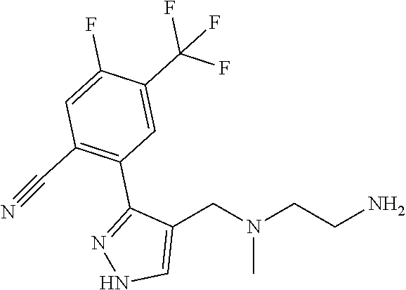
C1(CN(CCN)C)=CNN=C1C1=C(C#N)C=C(F)C(C(F)(F)F)=C1
